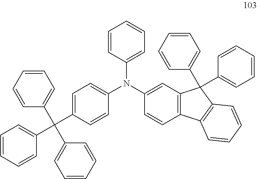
C1=CC(N(C2=CC=C(C(C3=CC=CC=C3)(C3=CC=CC=C3)C3=CC=CC=C3)C=C2)C2=CC3=C(C=C2)C2=C(C3(C3=CC=CC=C3)C3=CC=CC=C3)C=CC=C2)=CC=C1
